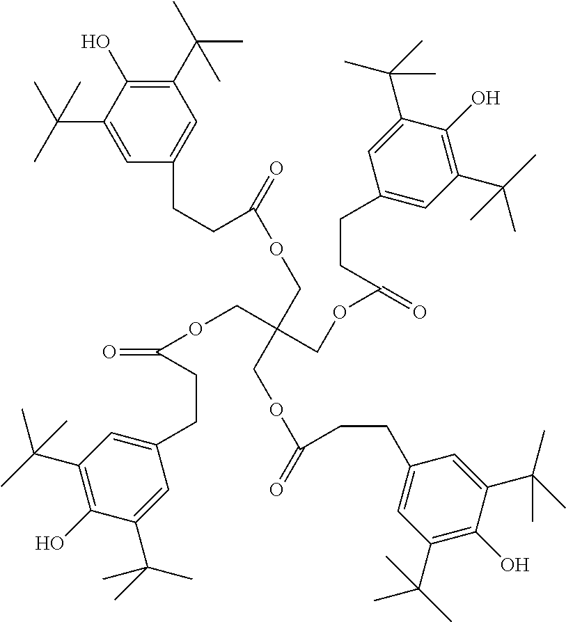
C1(C(C)(C)C)=C(O)C(C(C)(C)C)=CC(CCC(=O)OCC(COC(=O)CCC2=CC(C(C)(C)C)=C(O)C(C(C)(C)C)=C2)(COC(=O)CCC2=CC(C(C)(C)C)=C(O)C(C(C)(C)C)=C2)COC(CCC2=CC(C(C)(C)C)=C(O)C(C(C)(C)C)=C2)=O)=C1
